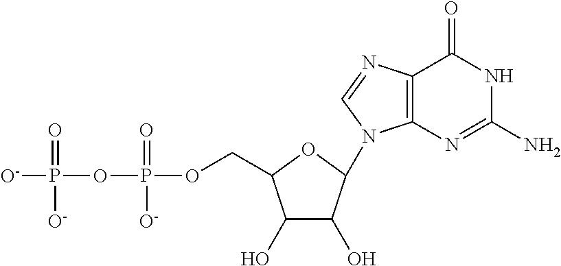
C1(O)C(O)C(N2C3=C(N=C2)C(=O)NC(N)=N3)OC1COP(OP([O-])([O-])=O)([O-])=O
